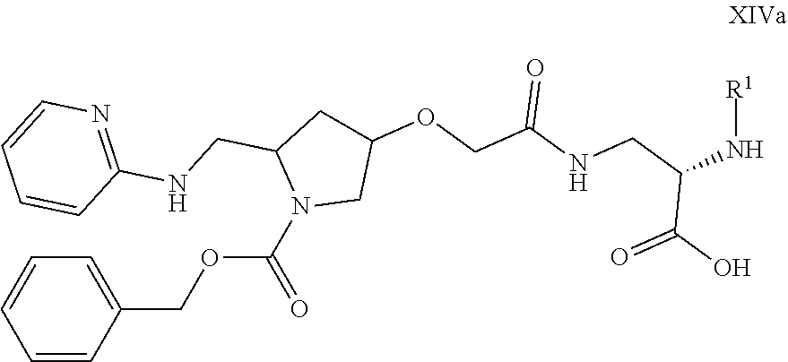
C1=CC=C(COC(N2CC(OCC(=O)NCC(N[R1])C(=O)O)CC2CNC2=NC=CC=C2)=O)C=C1
